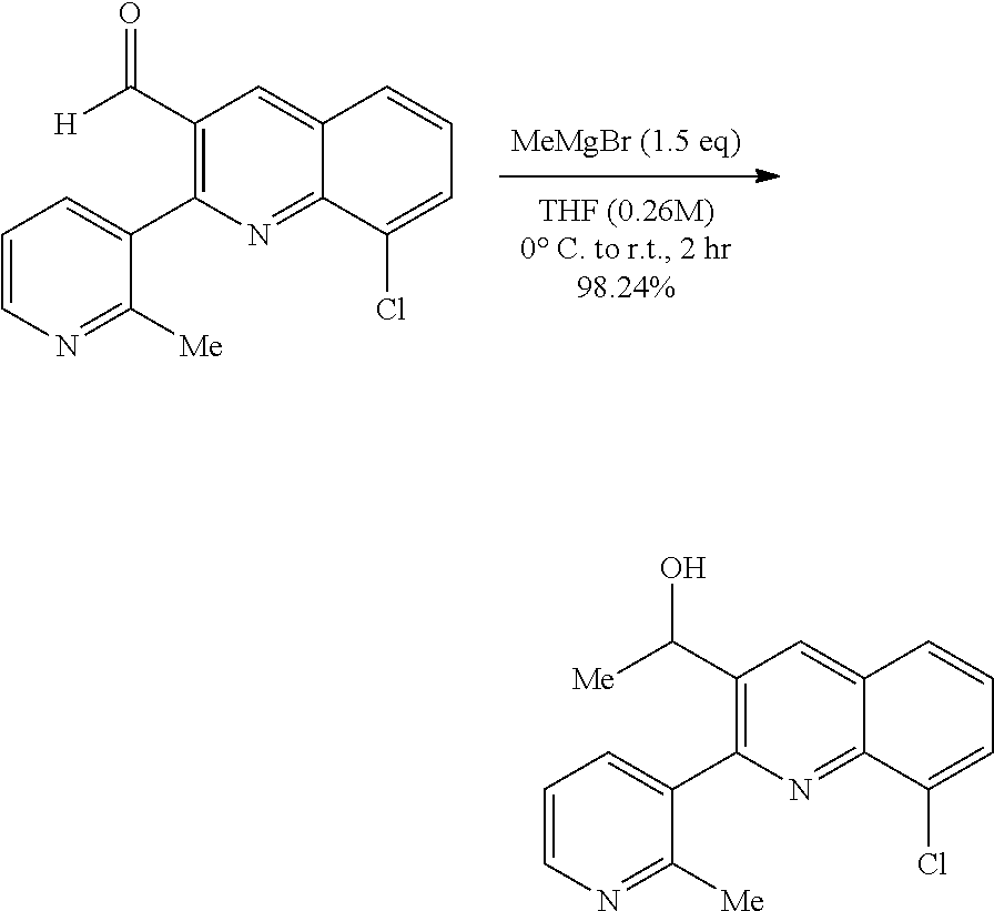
C12=NC(C3=CC=CN=C3[Me])=C(C(=O)[H])C=C1C=CC=C2Cl.C12=NC(C3=CC=CN=C3[Me])=C(C([Me])O)C=C1C=CC=C2Cl
